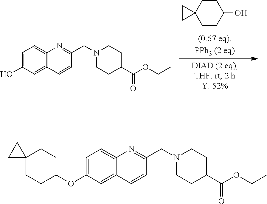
C1CC(O)CCC12CC2.C1=C(O)C=C2C(=C1)N=C(CN1CCC(C(=O)OCC)CC1)C=C2.C1=C(OC2CCC3(CC2)CC3)C=C2C(=C1)N=C(CN1CCC(C(=O)OCC)CC1)C=C2
